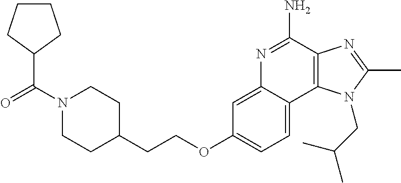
N1(C(=O)C2CCCC2)CCC(CCOC2=CC=C3C(=C2)N=C(N)C2=C3N(CC(C)C)C(C)=N2)CC1
